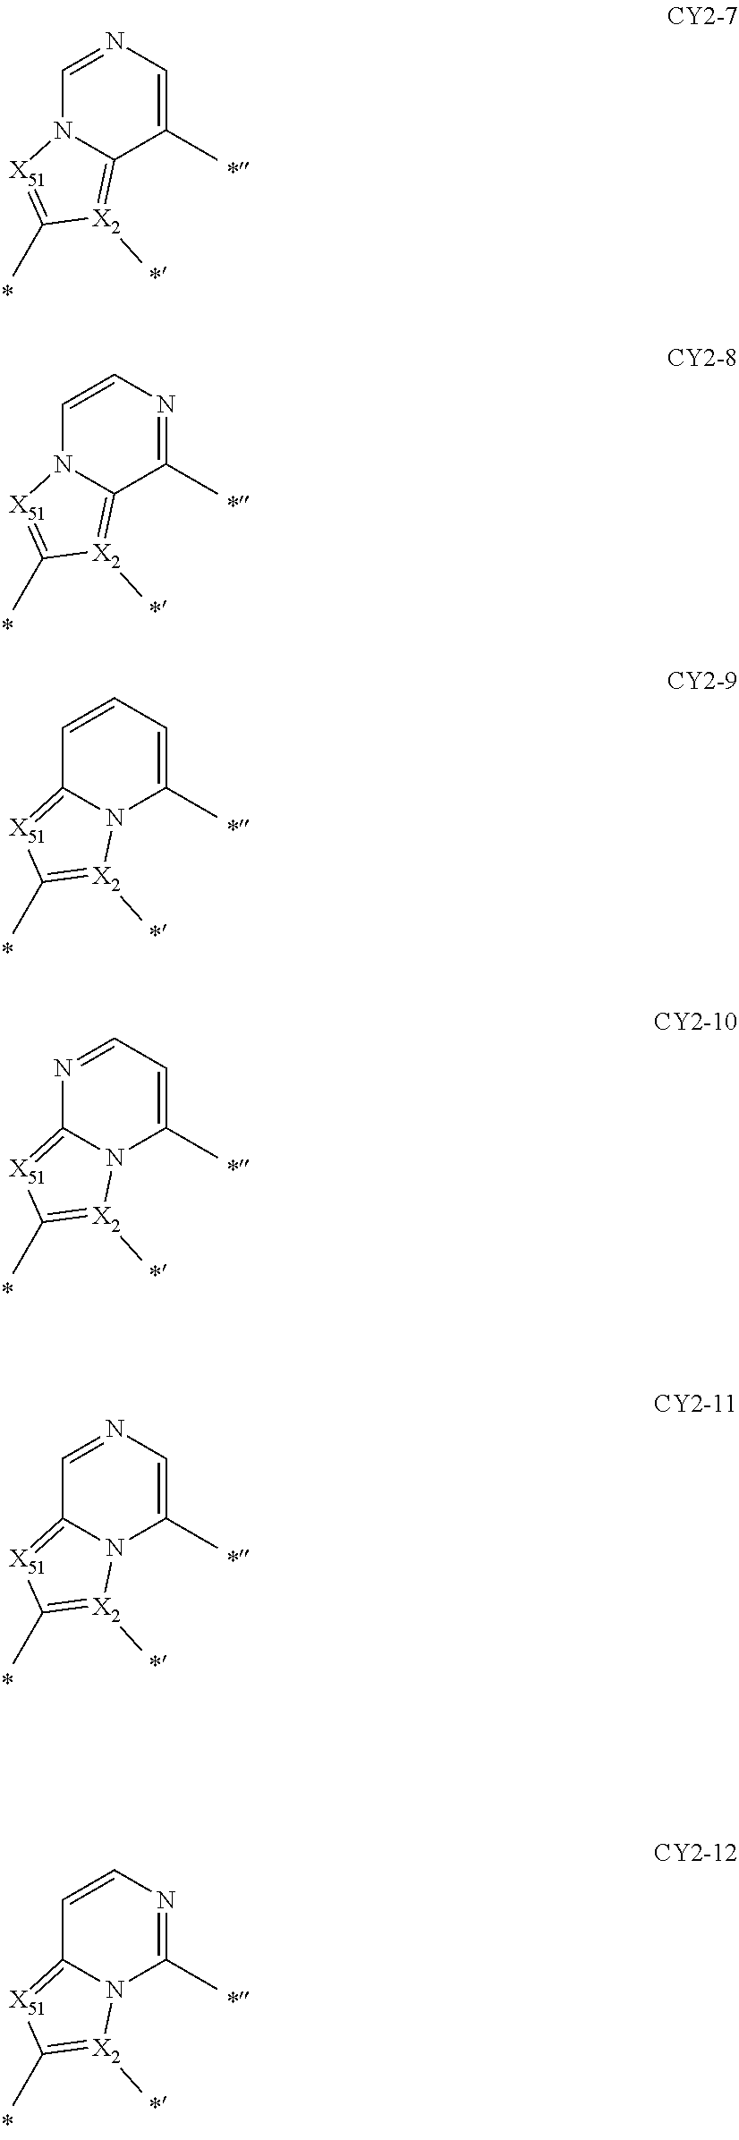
C1=C(C)C2=[X2](C)C(C)=[X51]N2C=N1.N1=C(C)C2=[X2](C)C(C)=[X51]N2C=C1.C1=C(C)N2C(=[X51]C(C)=[X2]2C)C=C1.C1=C(C)N2C(=[X51]C(C)=[X2]2C)N=C1.C1=C(C)N2C(=[X51]C(C)=[X2]2C)C=N1.N1=C(C)N2C(=[X51]C(C)=[X2]2C)C=C1
